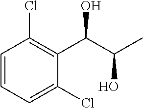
C1=CC=C(Cl)C(C(C(O)C)O)=C1Cl
